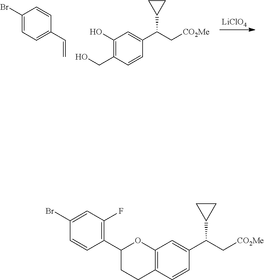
[LiClO4].C1(Br)=CC=C(C=C)C=C1.OCC1=C(O)C=C(C(C[CO2Me])C2CC2)C=C1.BrC1=CC(F)=C(C2CCC3=C(O2)C=C(C(C[CO2Me])C2CC2)C=C3)C=C1
